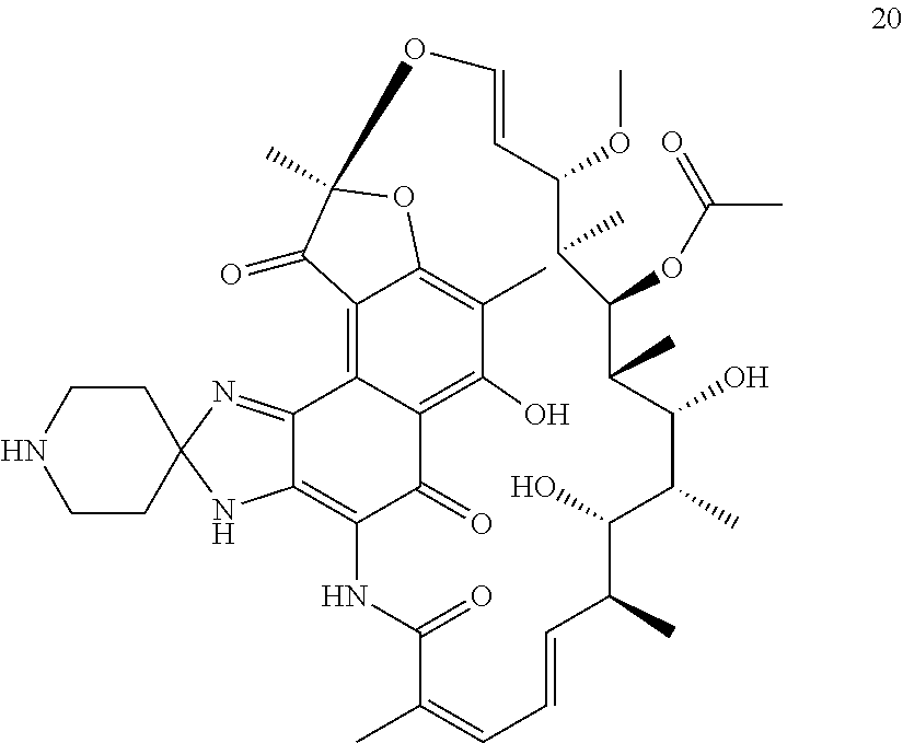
C12=C3C(=O)C4=C(O)C(C)=C5C(=C4C1=NC1(N2)CCNCC1)C(=O)C(C)(O5)OC=CC(OC)C(C)C(OC(C)=O)C(C)C(O)C(C)C(O)C(C)C=CC=C(C)C(=O)N3
